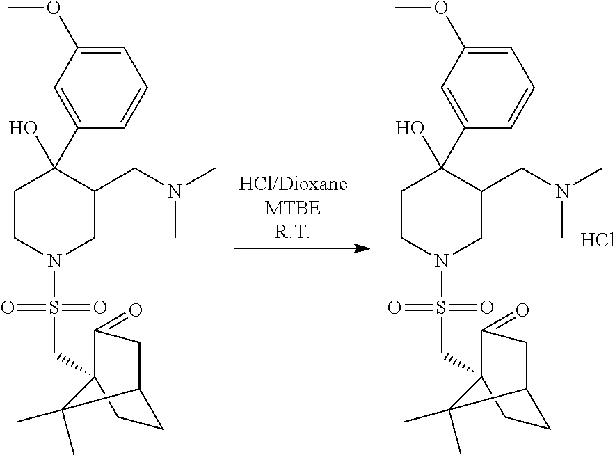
C1=C(OC)C=C(C2(O)CCN(S(=O)(=O)CC34C(=O)CC(CC3)C4(C)C)CC2CN(C)C)C=C1.Cl.C1=C(OC)C=C(C2(O)CCN(S(=O)(=O)CC34C(=O)CC(CC3)C4(C)C)CC2CN(C)C)C=C1
